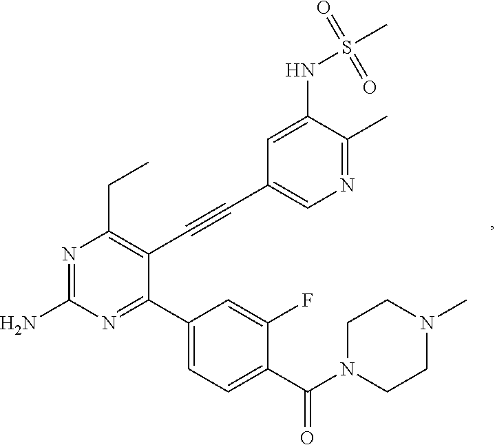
N1=C(N)N=C(C2=CC=C(C(N3CCN(C)CC3)=O)C(F)=C2)C(C#CC2=CN=C(C)C(NS(=O)(=O)C)=C2)=C1CC
